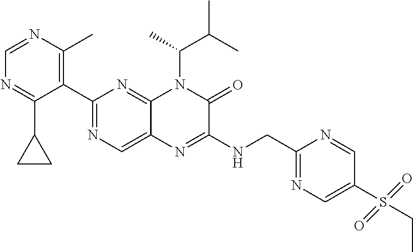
C1(C2=NC=C3C(=N2)N(C(C(C)C)C)C(=O)C(NCC2=NC=C(S(CC)(=O)=O)C=N2)=N3)=C(C)N=CN=C1C1CC1
